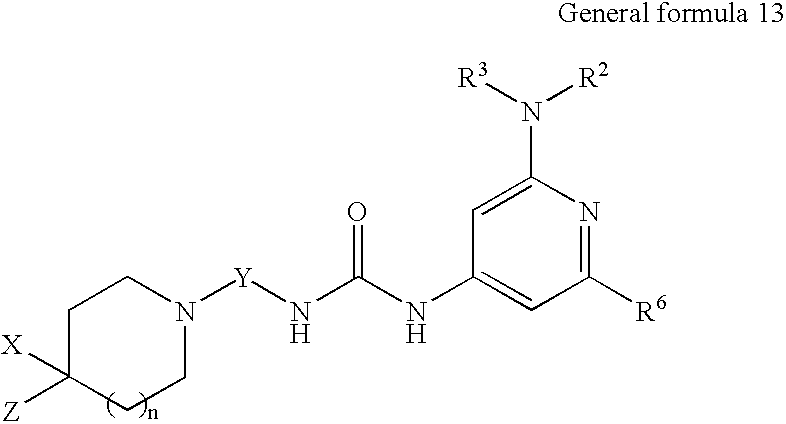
[Y](NC(NC1=CC([R6])=NC(N([R3])[R2])=C1)=O)N1CCC([Z])([X])CC1
